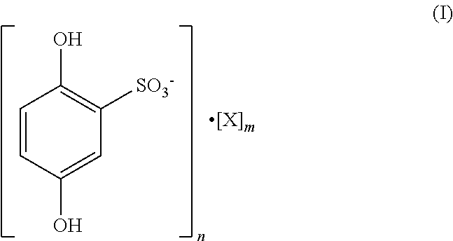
C1=CC(O)=CC([SO3-])=C1O
